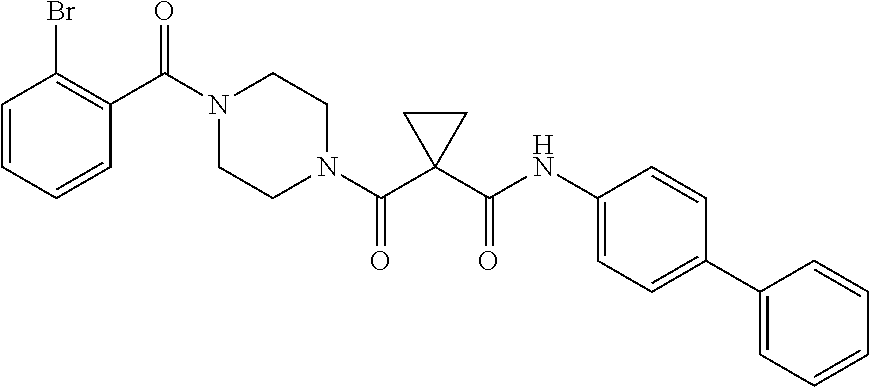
C(=O)(N1CCN(C(C2=C(Br)C=CC=C2)=O)CC1)C1(C(NC2=CC=C(C3=CC=CC=C3)C=C2)=O)CC1
